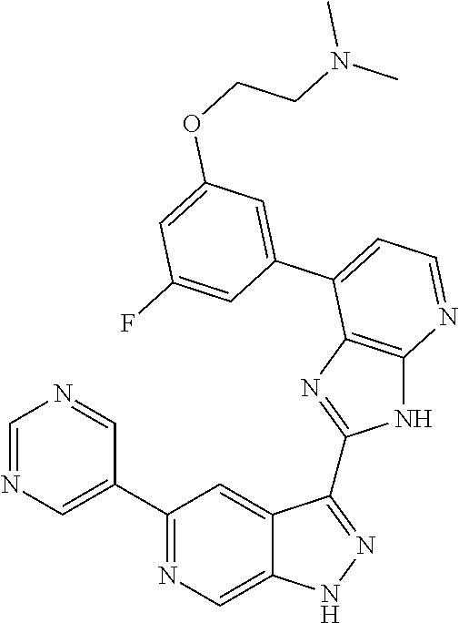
C1(C2=NC=C3C(=C2)C(C2=NC4=C(N2)N=CC=C4C2=CC(OCCN(C)C)=CC(F)=C2)=NN3)=CN=CN=C1
